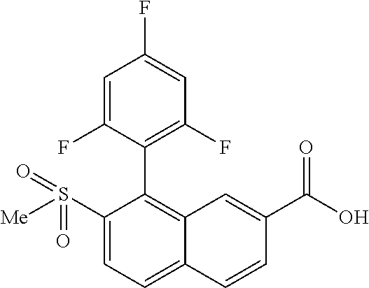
C1(S([Me])(=O)=O)=CC=C2C(=C1C1=C(F)C=C(F)C=C1F)C=C(C(O)=O)C=C2
